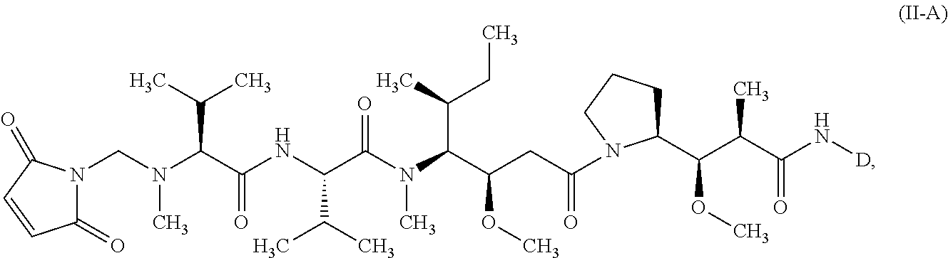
N(C)(C(C(NC(C(N(C)C(C(CC(=O)N1C(C(C(C(N[D])=O)C)OC)CCC1)OC)C(CC)C)=O)C(C)C)=O)C(C)C)CN1C(=O)C=CC1=O
